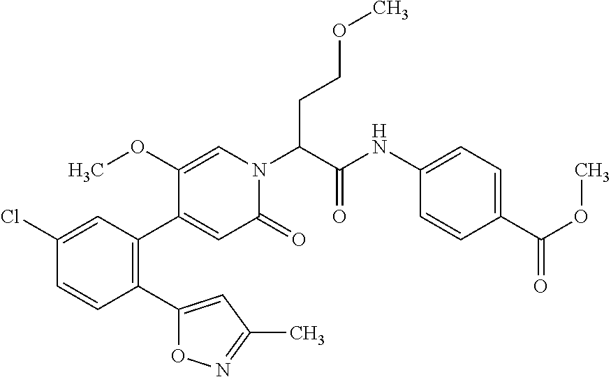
C1(Cl)=CC(C2=CC(=O)N(C(C(NC3=CC=C(C(OC)=O)C=C3)=O)CCOC)C=C2OC)=C(C2=CC(C)=NO2)C=C1
